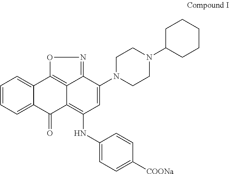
C1=CC=C2C(=C1)C1=C3C(=C(NC4=CC=C([COONa])C=C4)C=C(N4CCN(C5CCCCC5)CC4)C3=NO1)C2=O
